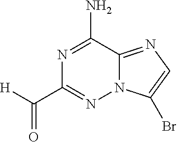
N1=C(N)C2=NC=C(Br)N2N=C1C(=O)[H]
